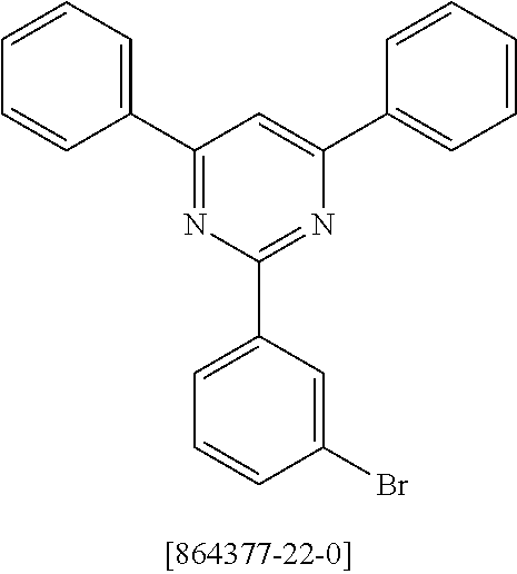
C1=CC=C(C2=NC(C3=CC=CC(Br)=C3)=NC(C3=CC=CC=C3)=C2)C=C1
